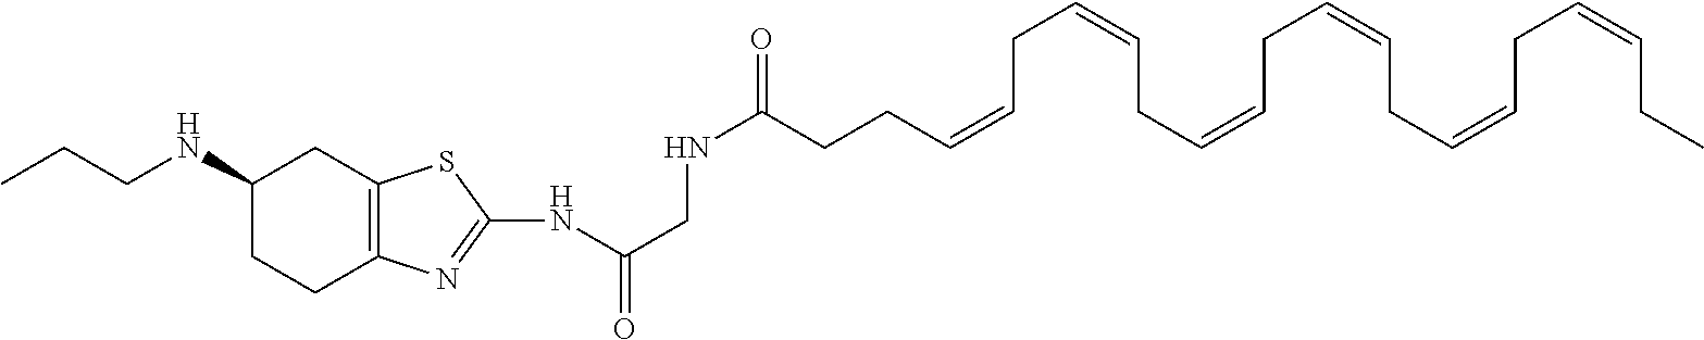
N(C(CNC(CCC=CCC=CCC=CCC=CCC=CCC=CCC)=O)=O)C1=NC2=C(CC(NCCC)CC2)S1
